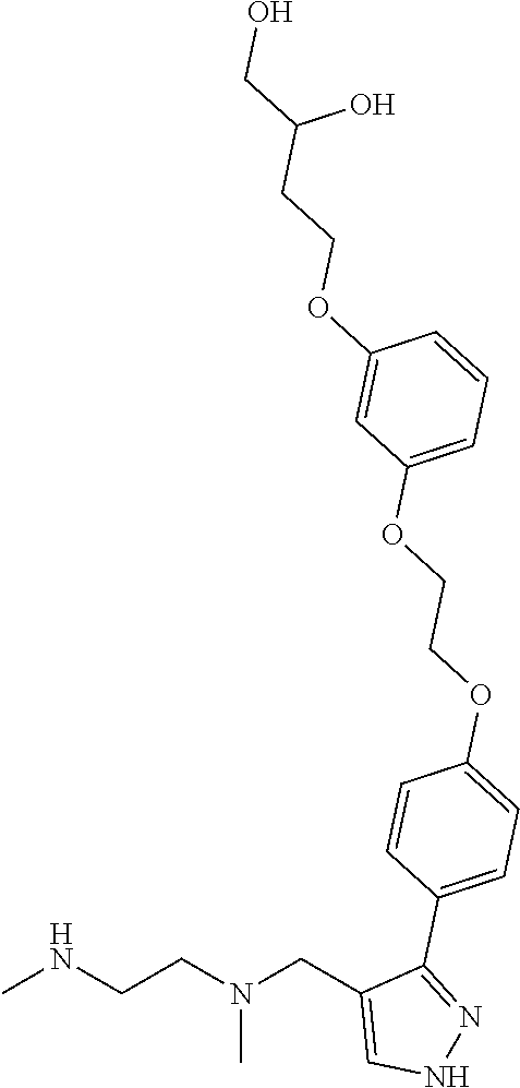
CNCCN(CC1=CNN=C1C1=CC=C(OCCOC2=CC=CC(OCCC(CO)O)=C2)C=C1)C
